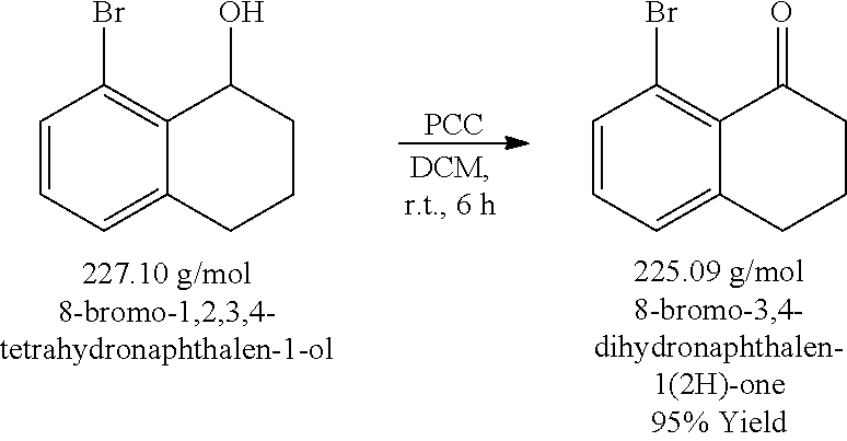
C1=CC=C2C(=C1Br)C(O)CCC2.C1=CC=C2C(=C1Br)C(=O)CCC2.[PCC]
